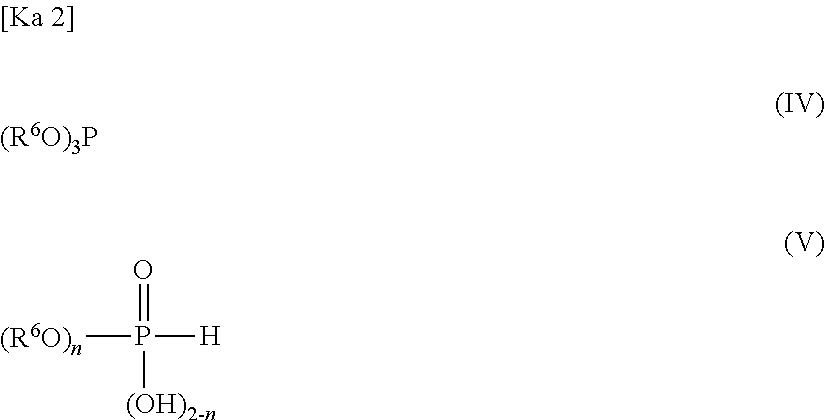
[(R6O)3P].[(R6O)n]P(=O)([H])[(OH)2-n]
